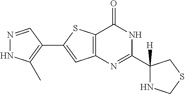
N1=CC(C2=CC3=C(S2)C(=O)NC(C2([H])NCSC2)=N3)=C(C)N1
